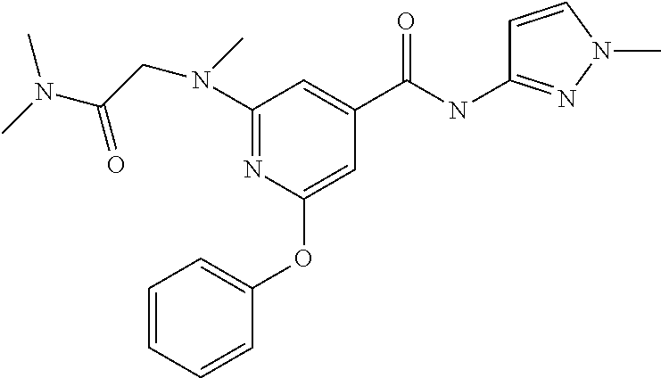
N1=C(N(CC(N(C)C)=O)C)C=C(C(NC2=NN(C)C=C2)=O)C=C1OC1=CC=CC=C1
